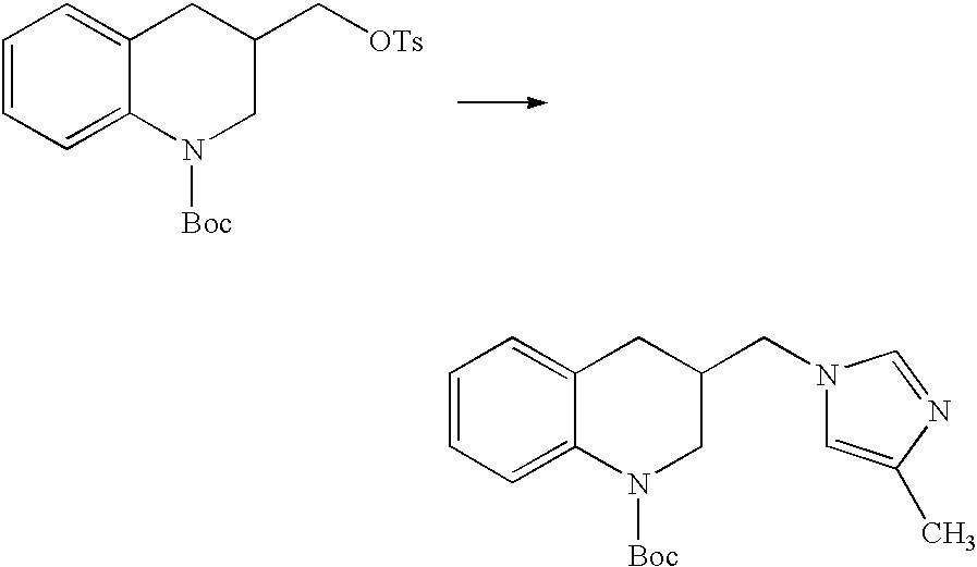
C1=CC=C2C(=C1)CC(C[OTs])CN2[Boc].C1=CC=C2C(=C1)CC(CN1C=C(C)N=C1)CN2[Boc]
